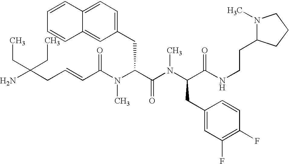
NC(CC=CC(N(C(C(N(C(CC1=CC(F)=C(F)C=C1)C(NCCC1N(C)CCC1)=O)C)=O)CC1=CC=C2C(=C1)C=CC=C2)C)=O)(CC)CC
